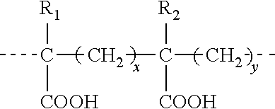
CC(CC(CC)([COOH])[R2])([COOH])[R1]
